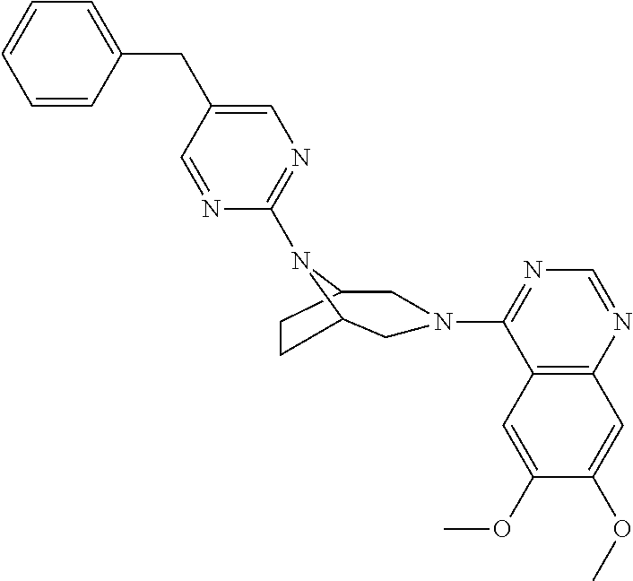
C1=CC(CC2=CN=C(N3C4CN(C5=NC=NC6=C5C=C(OC)C(OC)=C6)CC3CC4)N=C2)=CC=C1
